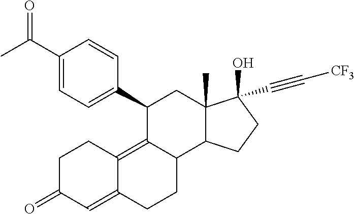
C1CC2=C3C(CCC2=CC1=O)C1C(C)(CC3C2=CC=C(C(C)=O)C=C2)C(O)(C#C[CF3])CC1
